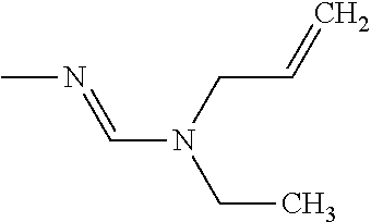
CN=CN(CC)CC=C
